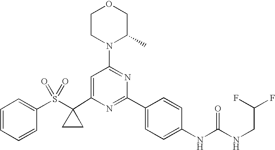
C1(C2(S(=O)(=O)C3=CC=CC=C3)CC2)=CC(N2C(C)COCC2)=NC(C2=CC=C(NC(=O)NCC(F)F)C=C2)=N1
